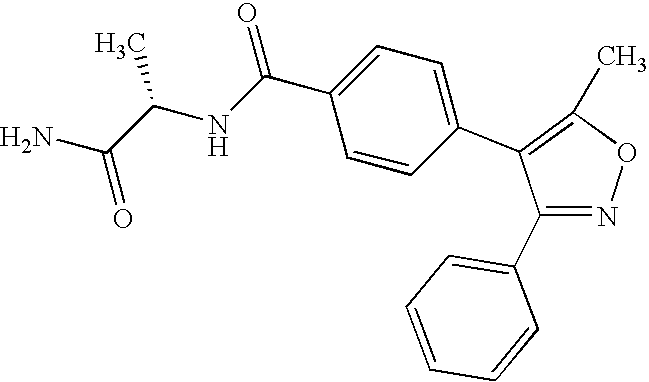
C1(C2=CC=CC=C2)=NOC(C)=C1C1=CC=C(C(NC(C(N)=O)C)=O)C=C1
